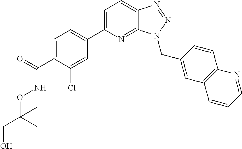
C1=C(C2=CC=C(C(=O)NOC(CO)(C)C)C(Cl)=C2)N=C2C(=C1)N=NN2CC1=CC2=C(C=C1)N=CC=C2
